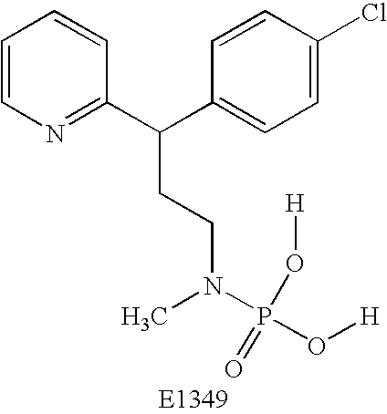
C1=CN=C(C(C2=CC=C(Cl)C=C2)CCN(P(O[H])(=O)O[H])C)C=C1
